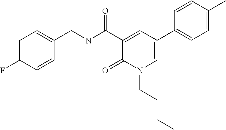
C1(CNC(C2=CC(C3=CC=C(C)C=C3)=CN(CCCC)C2=O)=O)=CC=C(F)C=C1
